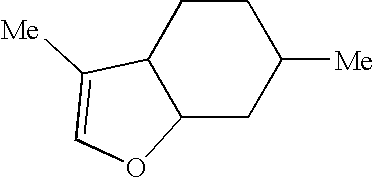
C1CC2C(CC1[Me])OC=C2[Me]
